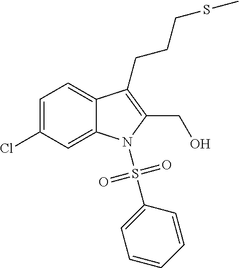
C1=C(Cl)C=C2C(=C1)C(CCCSC)=C(CO)N2S(=O)(=O)C1=CC=CC=C1
